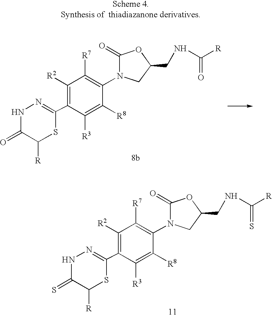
C1([R2])=C(C2=NNC(=O)C([R])S2)C([R3])=C([R8])C(N2C(=O)OC(CNC([R])=O)C2)=C1[R7].C1([R2])=C(C2=NNC(=S)C([R])S2)C([R3])=C([R8])C(N2C(=O)OC(CNC([R])=S)C2)=C1[R7]
